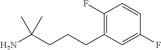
C(C(N)(C)C)CCC1=C(F)C=CC(F)=C1
